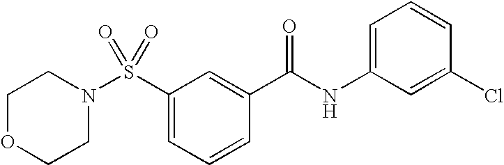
C1OCCN(S(C2=CC=CC(C(NC3=CC=CC(Cl)=C3)=O)=C2)(=O)=O)C1
